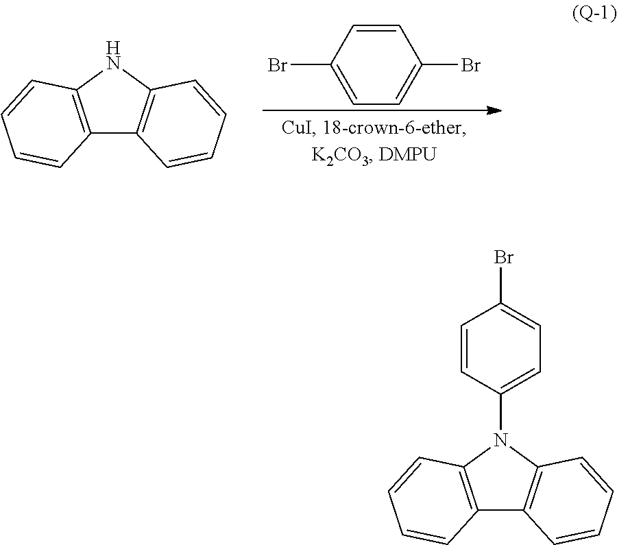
BrC1=CC=C(Br)C=C1.C12=C(NC3=C1C=CC=C3)C=CC=C2.C12=C(N(C3=CC=C(Br)C=C3)C3=C1C=CC=C3)C=CC=C2
